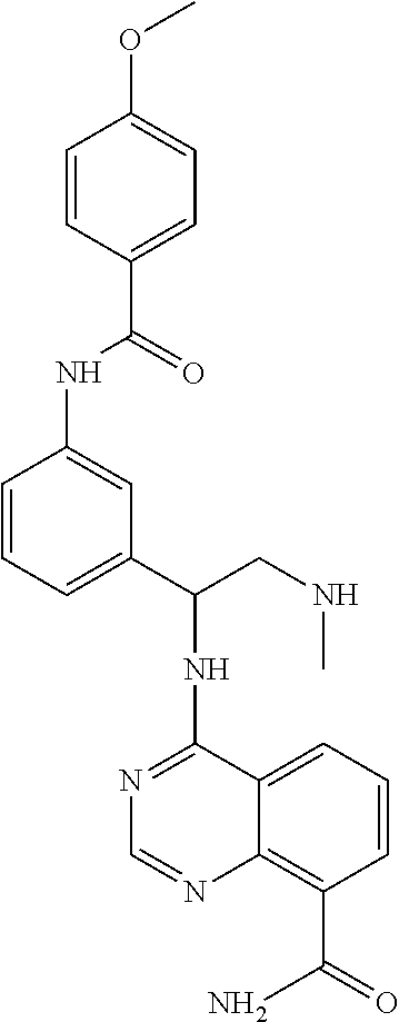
N1=C(NC(CNC)C2=CC=CC(NC(C3=CC=C(OC)C=C3)=O)=C2)C2=CC=CC(C(=O)N)=C2N=C1
